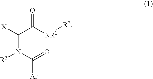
[X]C(C([NR1][R2])=O)N(C(=O)[Ar])[R3]
